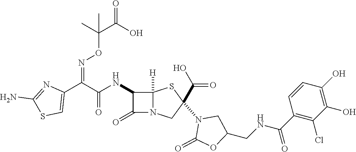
C(=O)(NC1C(=O)N2C1([H])SC(N1C(=O)OC(CNC(C3=C(Cl)C(O)=C(O)C=C3)=O)C1)(C(O)=O)C2)C(C1=CSC(N)=N1)=NOC(C(O)=O)(C)C
